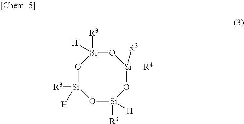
O1[Si]([R3])([H])O[Si]([R3])([H])O[Si]([R4])([R3])O[Si]1([R3])[H]
